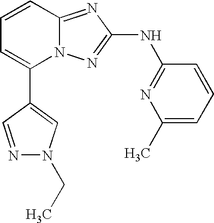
C1=CC2=NC(NC3=NC(C)=CC=C3)=NN2C(C2=CN(CC)N=C2)=C1
